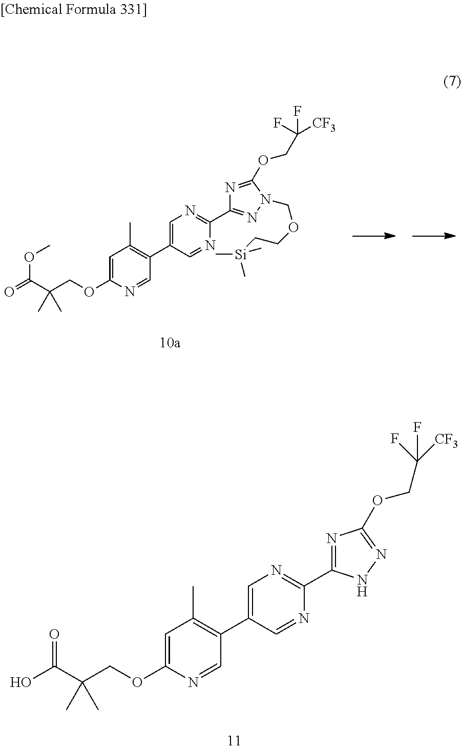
N1=CC(C2=C(C)C=C(OCC(C(O)=O)(C)C)N=C2)=CN=C1C1=NC(OCC(F)(F)[CF3])=NN1.N1=CC(C2=C(C)C=C(OCC(C(=O)OC)(C)C)N=C2)=CN=C1C1=NN(COCC[Si](C)(C)C)C(OCC(F)([CF3])F)=N1
